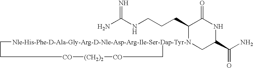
NC(NCCCC1[Nle-His-Phe-D-Ala-Gly-Arg-D-Nle-Asp-Arg-Ile-Ser-Dap-Tyr-N]2(CC(C(N)=O)NC1=O)C[CO][(CH2)2][CO]CC2)=N
